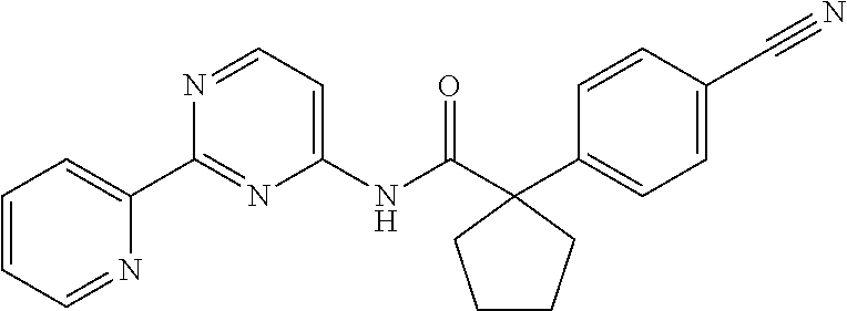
C1(C2=CC=CC=N2)=NC(NC(C2(C3=CC=C(C#N)C=C3)CCCC2)=O)=CC=N1
